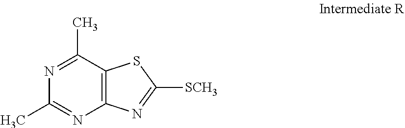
C12=C(C(C)=NC(C)=N1)SC([SCH3])=N2
